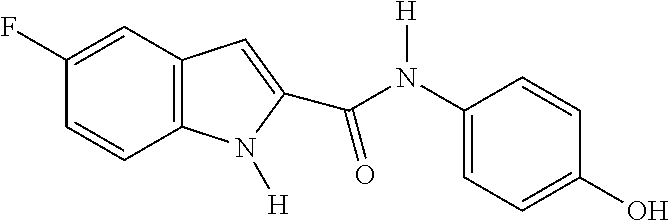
C1(F)=CC2=C(C=C1)N([H])C(C(N(C1=CC=C(O)C=C1)[H])=O)=C2
